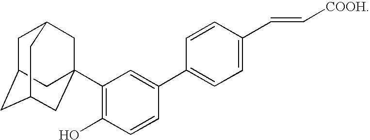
C1(C23CC4CC(CC(C2)C4)C3)=C(O)C=CC(C2=CC=C(C=C[COOH])C=C2)=C1
